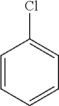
C1=CC=CC=C1Cl
